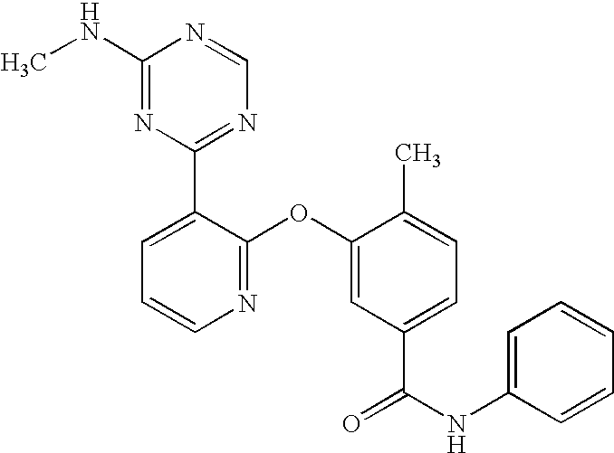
N1=C(OC2=CC(C(NC3=CC=CC=C3)=O)=CC=C2C)C(C2=NC=NC(NC)=N2)=CC=C1
